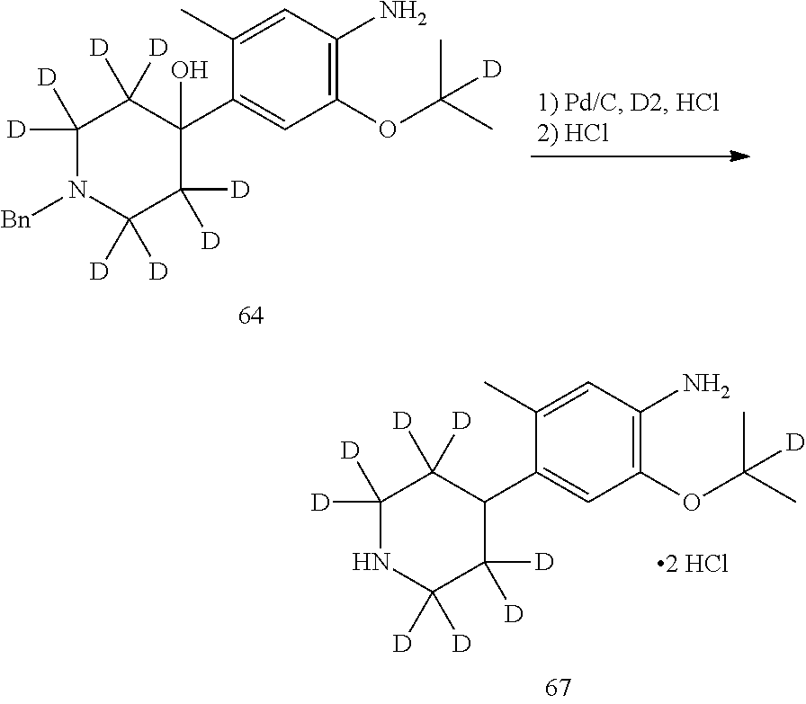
C1([D])([D])N([Bn])C([D])([D])C([D])([D])C(C2=CC(OC(C)(C)[D])=C(N)C=C2C)(O)C1([D])[D].C1([D])([D])NC([D])([D])C([D])([D])C(C2=CC(OC(C)(C)[D])=C(N)C=C2C)C1([D])[D]
